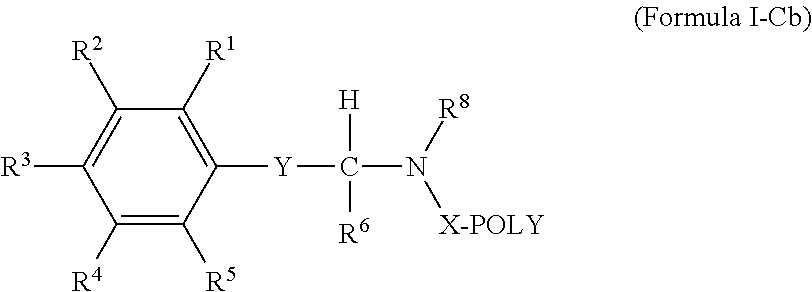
C1([R4])=C([R5])C([Y]C(N([R8])[X-POLY])([H])[R6])=C([R1])C([R2])=C1[R3]
